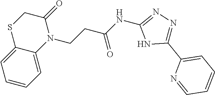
S1C2=CC=CC=C2N(CCC(NC2=NN=C(C3=CC=CC=N3)N2)=O)C(=O)C1
